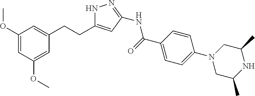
C1(OC)=CC(OC)=CC(CCC2=CC(NC(C3=CC=C(N4CC(C)NC(C)C4)C=C3)=O)=NN2)=C1
